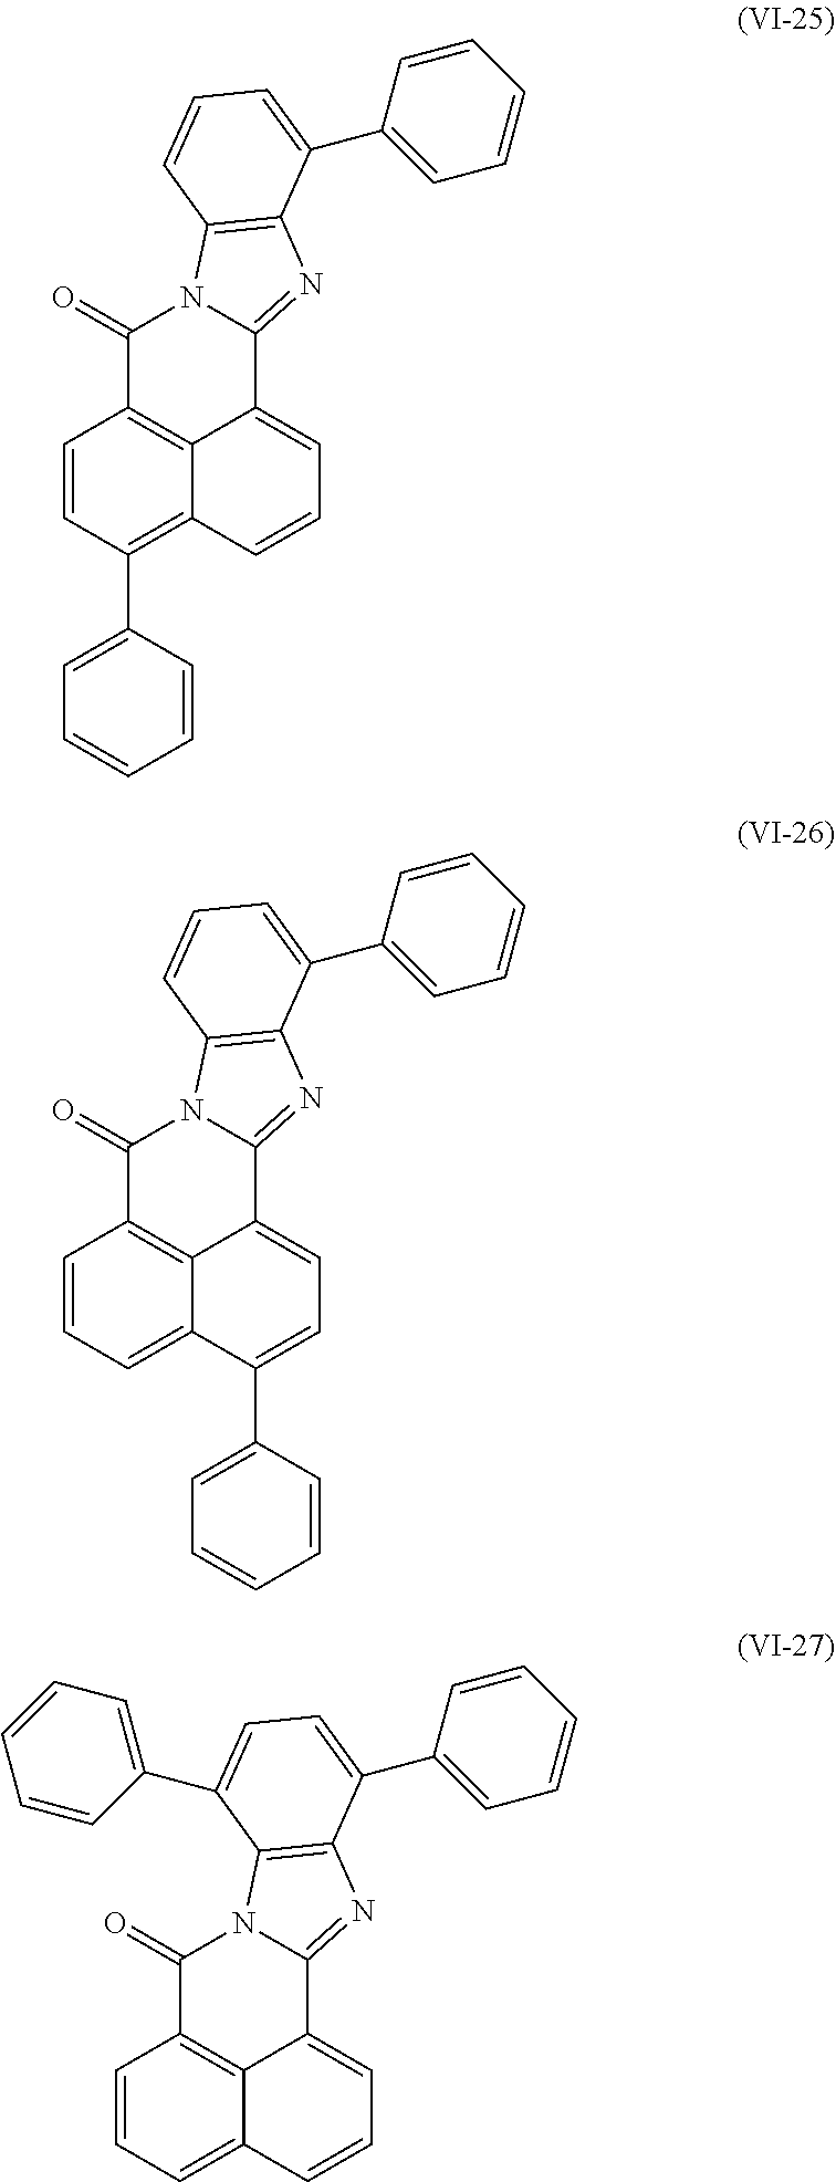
C1=CC(C2=CC=CC=C2)=C2C3=C1C(=O)N1C(=NC4=C1C=CC=C4C1=CC=CC=C1)C3=CC=C2.C1=CC=C2C3=C1C(=O)N1C(=NC4=C1C=CC=C4C1=CC=CC=C1)C3=CC=C2C1=CC=CC=C1.C1=CC=C2C3=C1C(=O)N1C(=NC4=C1C(C1=CC=CC=C1)=CC=C4C1=CC=CC=C1)C3=CC=C2
